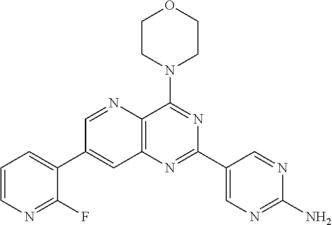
C1=CN=C(F)C(C2=CC3=C(C(N4CCOCC4)=NC(C4=CN=C(N)N=C4)=N3)N=C2)=C1
